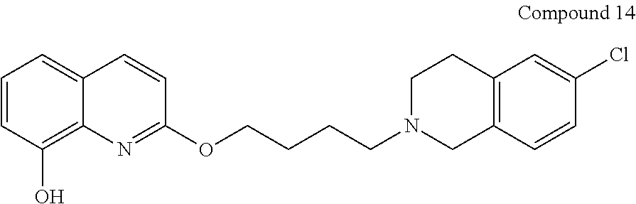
C1=CC(O)=C2C(=C1)C=CC(OCCCCN1CC3=C(CC1)C=C(Cl)C=C3)=N2
